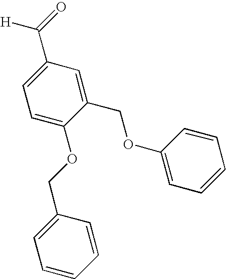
C1(COC2=CC=CC=C2)=CC(C(=O)[H])=CC=C1OCC1=CC=CC=C1
